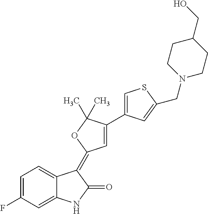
C1=C(F)C=C2C(=C1)C(=C1C=C(C3=CSC(CN4CCC(CO)CC4)=C3)C(C)(C)O1)C(=O)N2
